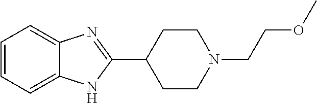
C1=CC=C2C(=C1)N=C(C1CCN(CCOC)CC1)N2
